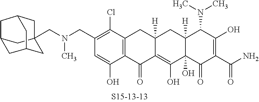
C1(CN(C)CC23CC4CC(C2)CC(C3)C4)=C(Cl)C2=C(C(O)=C1)C(=O)C1=C(O)C3(O)C([H])(CC1([H])C2)C(N(C)C)C(O)=C(C(N)=O)C3=O
